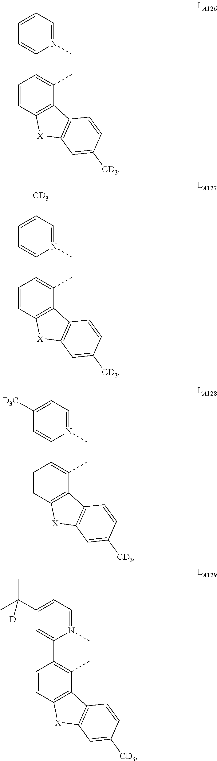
C1=CC2=C(C(C)=C1C1=CC=CC=N1C)C1=C([X]2)C=C([CD3])C=C1.C1=CC2=C(C(C)=C1C1=CC=C([CD3])C=N1C)C1=C([X]2)C=C([CD3])C=C1.C1=CC2=C(C(C)=C1C1=CC([D3C])=CC=N1C)C1=C([X]2)C=C([CD3])C=C1.C1=CC2=C(C(C)=C1C1=CC(C(C)(C)[D])=CC=N1C)C1=C([X]2)C=C([CD3])C=C1
